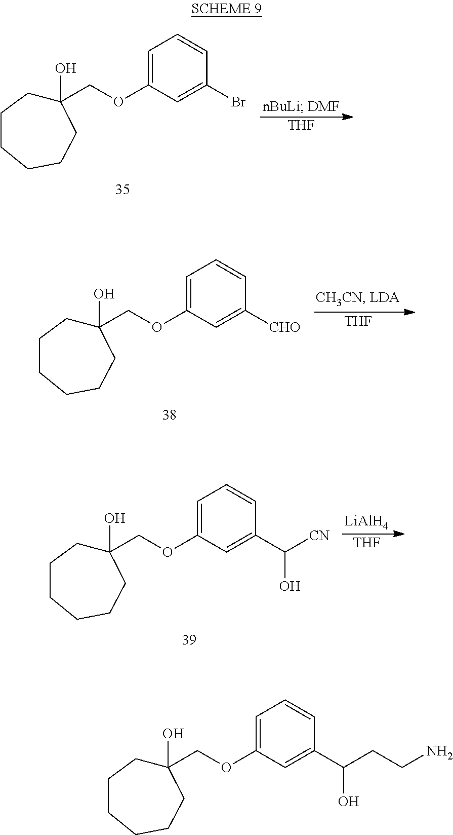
C1(COC2=CC=CC(C(CCN)O)=C2)(O)CCCCCC1.C1(COC2=CC=CC(Br)=C2)(O)CCCCCC1.[THF].C1(COC2=CC=CC([CHO])=C2)(O)CCCCCC1.[THF].C1(COC2=CC=CC(C([CN])O)=C2)(O)CCCCCC1.[LiAlH4].[THF]
